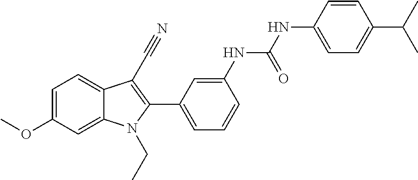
C1=C(OC)C=C2C(=C1)C(C#N)=C(C1=CC=CC(NC(NC3=CC=C(C(C)C)C=C3)=O)=C1)N2CC
